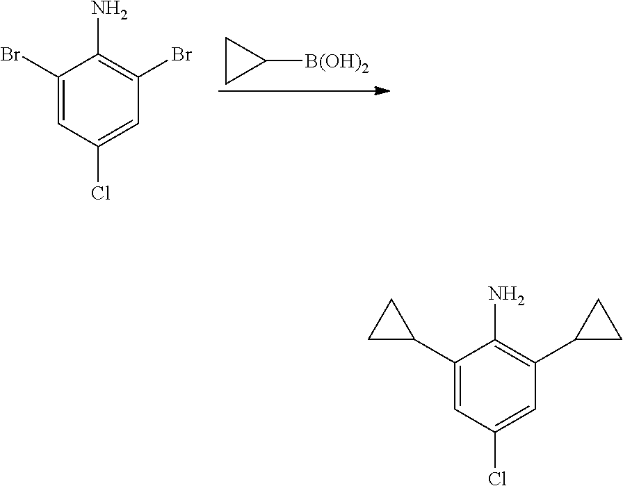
C1C([B(OH)2])C1.C1(Br)=CC(Cl)=CC(Br)=C1N.C1(C2CC2)=CC(Cl)=CC(C2CC2)=C1N
